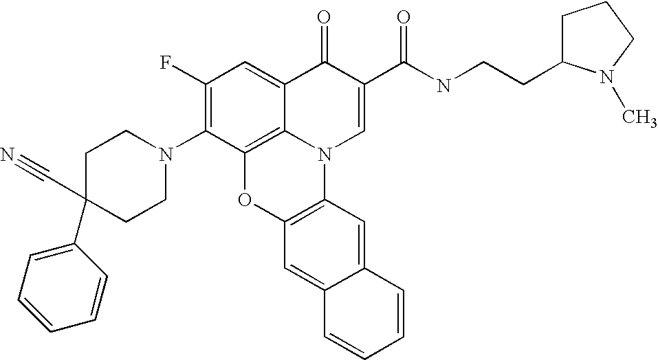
C1(F)=C(N2CCC(C#N)(C3=CC=CC=C3)CC2)C2=C3C(=C1)C(=O)C(C(NCCC1CCCN1C)=O)=CN3C1=C(O2)C=C2C(=C1)C=CC=C2
